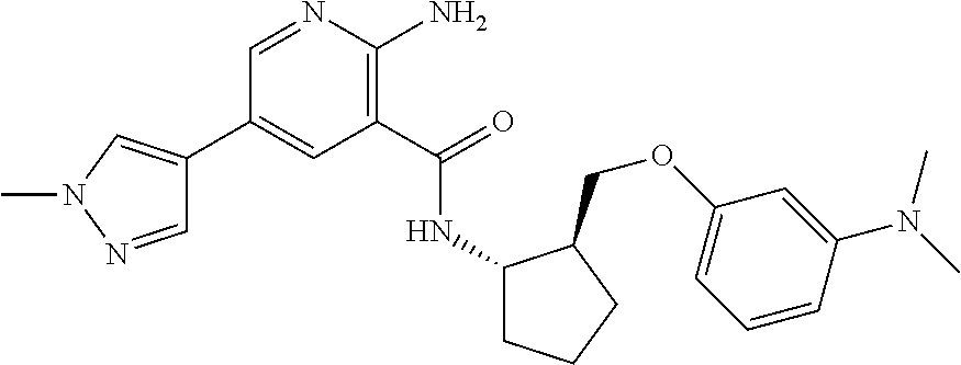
C1(C2=CN(C)N=C2)=CC(C(=O)NC2CCCC2COC2=CC=CC(N(C)C)=C2)=C(N)N=C1
